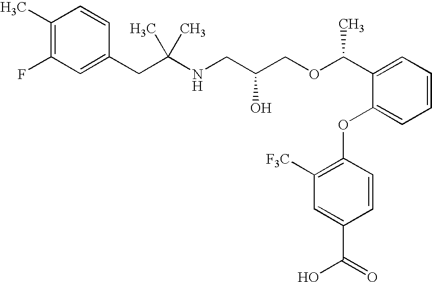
C1(CC(NCC(COC(C2=CC=CC=C2OC2=C([F3C])C=C(C(=O)O)C=C2)C)O)(C)C)=CC(F)=C(C)C=C1
